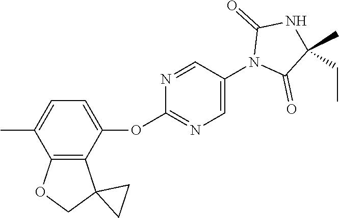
C12=C(C(C)=CC=C1OC1=NC=C(N3C(=O)C(CC)(C)NC3=O)C=N1)OCC21CC1
